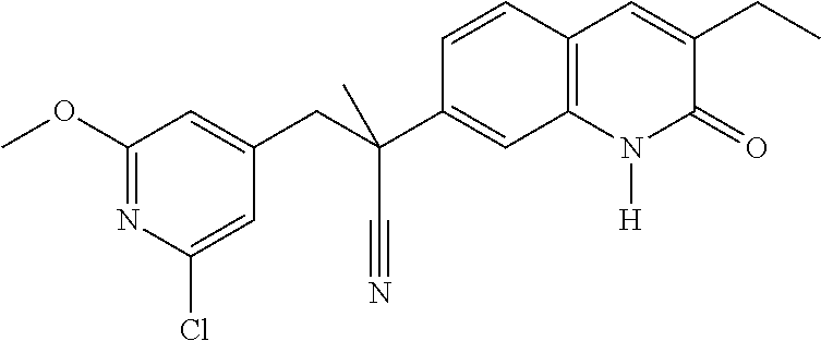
C(C(C1=CC2=C(C=C1)C=C(CC)C(=O)N2[H])(C)CC1=CC(OC)=NC(Cl)=C1)#N
